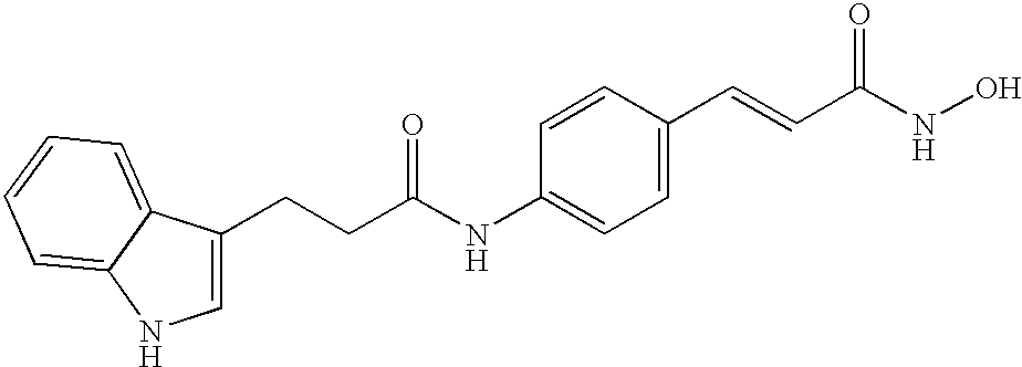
C1=C(CCC(=O)NC2=CC=C(C=CC(=O)NO)C=C2)C2=CC=CC=C2N1
